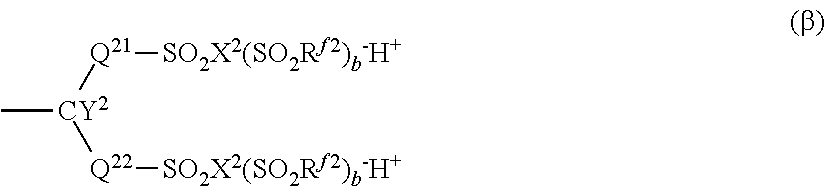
C[CY2]([Q21][SO2X2(SO2Rf2)b-H+])[Q22][SO2X2(SO2Rf2)b-H+]
